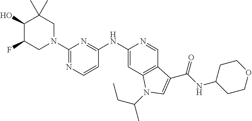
C1(O)C(F)CN(C2=NC=CC(NC3=CC4=C(C=N3)C(C(NC3CCOCC3)=O)=CN4C(CC)C)=N2)CC1(C)C
